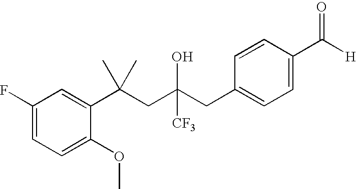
C1(F)=CC=C(OC)C(C(CC(CC2=CC=C(C([H])=O)C=C2)([CF3])O)(C)C)=C1
